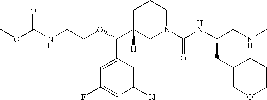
C1C(C(OCCNC(OC)=O)C2=CC(F)=CC(Cl)=C2)([H])CN(C(NC(CNC)CC2COCCC2)=O)CC1
